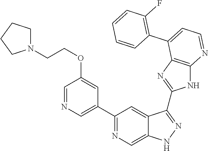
C1(C2=NC=C3C(=C2)C(C2=NC4=C(N2)N=CC=C4C2=C(F)C=CC=C2)=NN3)=CN=CC(OCCN2CCCC2)=C1
